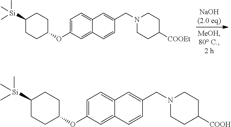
C1=C(OC2CCC([Si](C)(C)C)CC2)C=C2C(=C1)C=C(CN1CCC([COOEt])CC1)C=C2.C1=C(OC2CCC([Si](C)(C)C)CC2)C=C2C(=C1)C=C(CN1CCC([COOH])CC1)C=C2
